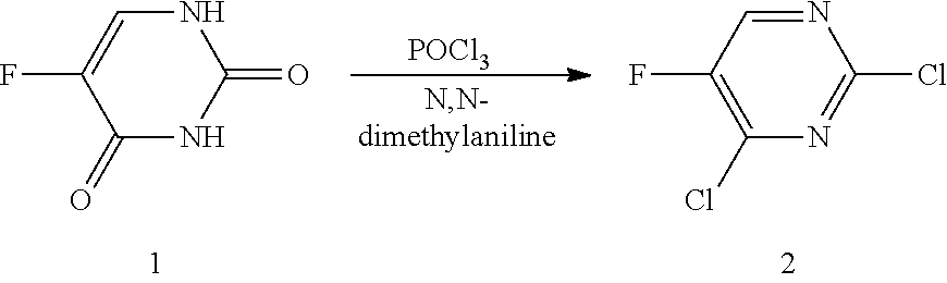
[POCl3].N1=CC(F)=C(Cl)N=C1Cl.N1C=C(F)C(=O)NC1=O
